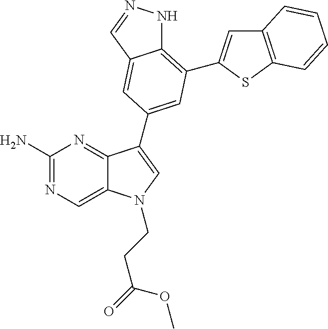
C1(N)=NC=C2C(=N1)C(C1=CC(C3=CC4=C(S3)C=CC=C4)=C3NN=CC3=C1)=CN2CCC(=O)OC
